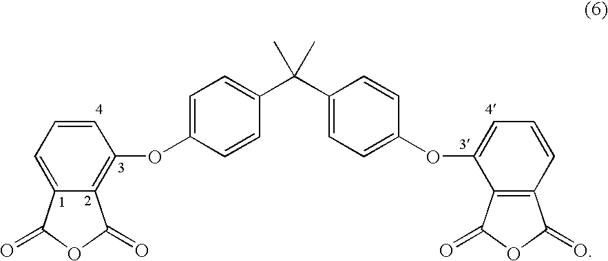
C1=C(OC2=C3C(=CC=C2)C(=O)OC3=O)C=CC(C(C2=CC=C(OC3=CC=CC4=C3C(=O)OC4=O)C=C2)(C)C)=C1
